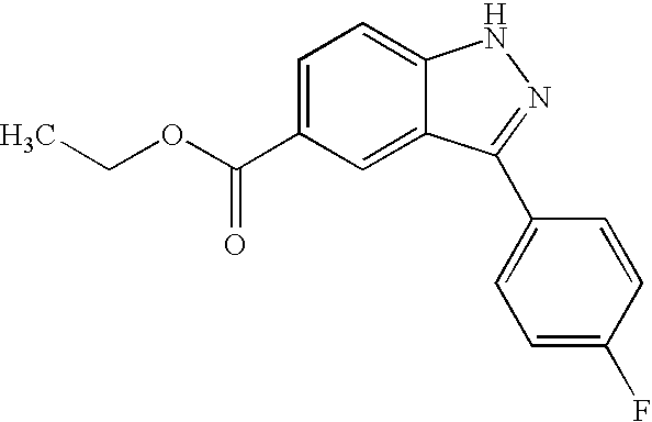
C1(C(OCC)=O)=CC=C2C(=C1)C(C1=CC=C(F)C=C1)=NN2
